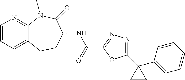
C1=CC=C2C(=N1)N(C)C(=O)C(NC(C1=NN=C(C3(C4=CC=CC=C4)CC3)O1)=O)CC2
